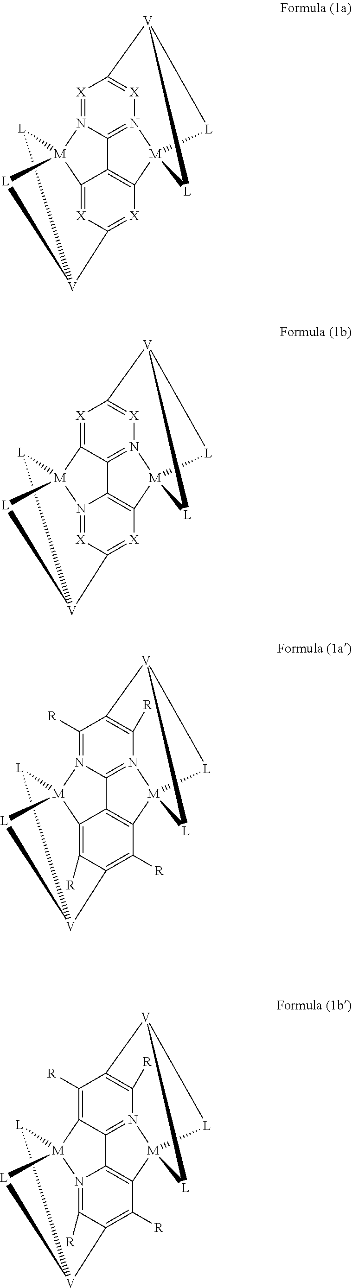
C1([R])=N2C3=N4C([R])=C1[V]1[L][M]4(C4=C3C3=C([R])C(=C4[R])[V]4[L][M]23[L]4)[L]1.[X]1=N2C3=N4[X]=C1[V]1[L][M]4(C4=C3C3=[X]C(=[X]4)[V]4[L][M]23[L]4)[L]1.[X]1=C2C3=N4[X]=C1[V]1[L][M]4(C4=C3N3=[X]C(=[X]4)[V]4[L][M]23[L]4)[L]1.C1([R])=C2C3=N4C([R])=C1[V]1[L][M]4(C4=C3N3=C([R])C(=C4[R])[V]4[L][M]23[L]4)[L]1
